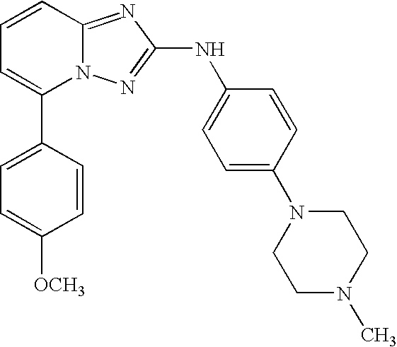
C1(C2=CC=CC3=NC(NC4=CC=C(N5CCN(C)CC5)C=C4)=NN23)=CC=C([OCH3])C=C1
